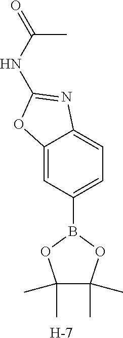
C12=CC(B3OC(C)(C)C(C)(C)O3)=CC=C1N=C(NC(C)=O)O2.[H]
